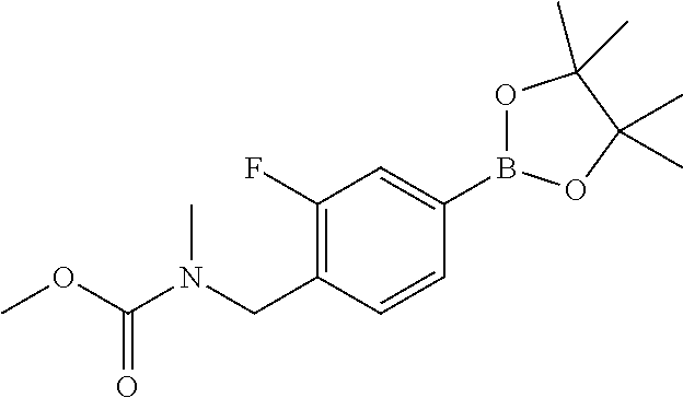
C1(F)=C(CN(C(=O)OC)C)C=CC(B2OC(C)(C)C(C)(C)O2)=C1
